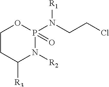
C1CC([R3])N([R2])P(N(CCCl)[R1])(=O)O1
